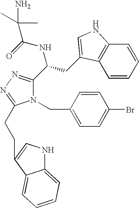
C12=CC=CC=C1C(CCC1=NN=C(C(CC3=CNC4=C3C=CC=C4)NC(C(C)(C)N)=O)N1CC1=CC=C(Br)C=C1)=CN2
